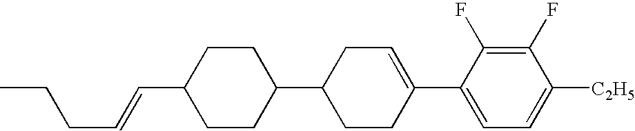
C1(F)=C(F)C(C2=CCC(C3CCC(C=CCCC)CC3)CC2)=CC=C1[C2H5]
